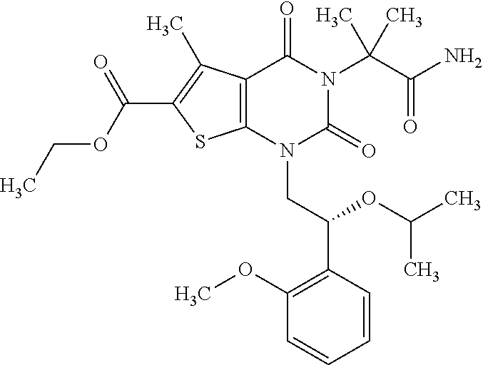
C12=C(C(C)=C(C(=O)OCC)S1)C(=O)N(C(C(N)=O)(C)C)C(=O)N2CC(C1=C(OC)C=CC=C1)OC(C)C
